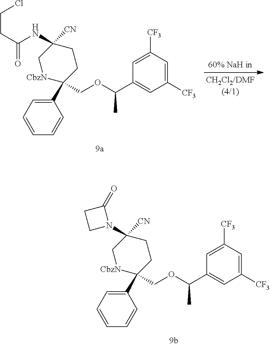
C1(C2(COC(C3=CC([CF3])=CC([CF3])=C3)C)CCC([CN])(NC(CCCl)=O)C[CbzN]2)=CC=CC=C1.C1(C2(COC(C3=CC([CF3])=CC([CF3])=C3)C)CCC(N3C(=O)CC3)([CN])C[CbzN]2)=CC=CC=C1
